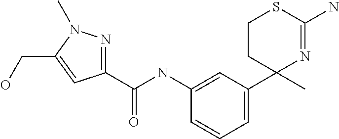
C1CC(C2=CC=CC(NC(=O)C3=NN(C)C(CO)=C3)=C2)(C)N=C(N)S1
